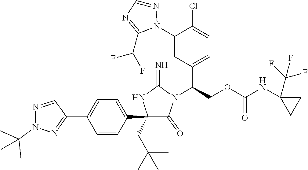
C1(C2=CC=C(C3=NN(C(C)(C)C)N=C3)C=C2)(CC(C)(C)C)C(=O)N(C(COC(NC2(C(F)(F)F)CC2)=O)C2=CC=C(Cl)C(N3N=CN=C3C(F)F)=C2)C(=N)N1
